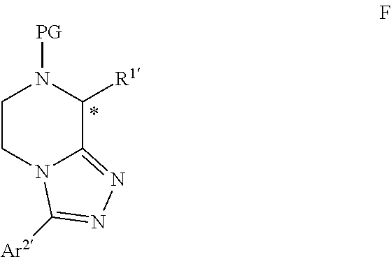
C1CN2C(=NN=C2[Ar2])C([R1])N1[PG]
